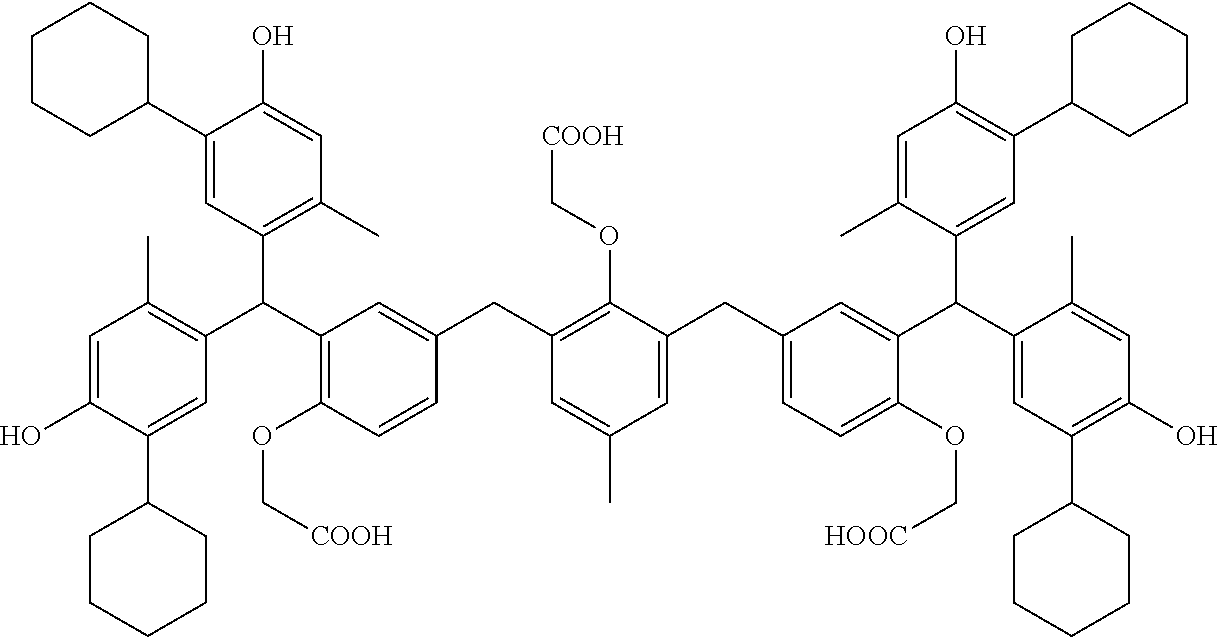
C1=C(O)C(C2CCCCC2)=CC(C(C2=C(OC[COOH])C=CC(CC3=C(OC[COOH])C(CC4=CC=C(OC[HOOC])C(C(C5=CC(C6CCCCC6)=C(O)C=C5C)C5=CC(C6CCCCC6)=C(O)C=C5C)=C4)=CC(C)=C3)=C2)C2=C(C)C=C(O)C(C3CCCCC3)=C2)=C1C
